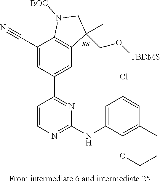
C1(C#N)=CC(C2=NC(NC3=CC(Cl)=CC4=C3OCCC4)=NC=C2)=CC2=C1N([BOC])CC2(C)CO[TBDMS]
